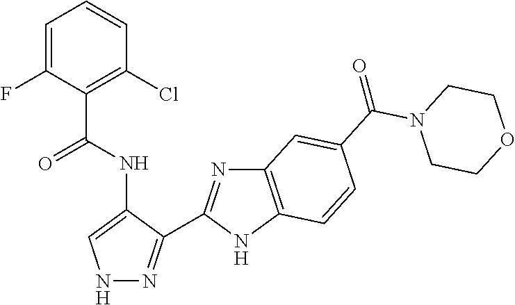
C1=CC(Cl)=C(C(NC2=CNN=C2C2=NC3=C(N2)C=CC(C(N2CCOCC2)=O)=C3)=O)C(F)=C1
